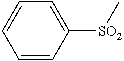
C1=CC([SO2]C)=CC=C1
